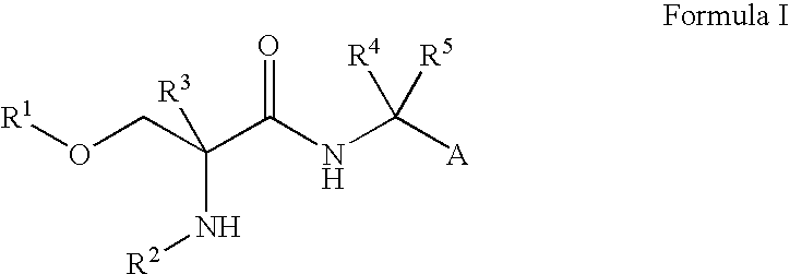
[R1]OCC(C(NC([A])([R4])[R5])=O)(N[R2])[R3]
